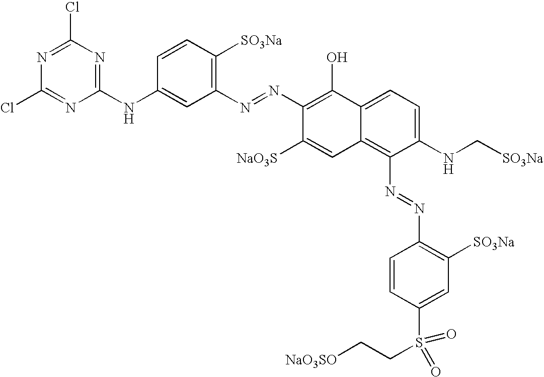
C1=CC([SO3Na])=C(N=NC2=C(O)C3=CC=C(NC[SO3Na])C(N=NC4=C([SO3Na])C=C(S(CC[NaO3SO])(=O)=O)C=C4)=C3C=C2[NaO3S])C=C1NC1=NC(Cl)=NC(Cl)=N1
